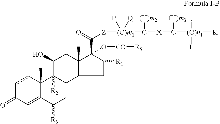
c1cC2(C)C(=CC1=O)C([R3])CC1C2([R2])C(O)CC2(C)C1CC([R1])C2(C([Z][(C)m1](C([X]C([(C)n1]([J])([L])[K])[(H)m3])[(H)m2])(P)[Q])=O)O[CO][R5]
